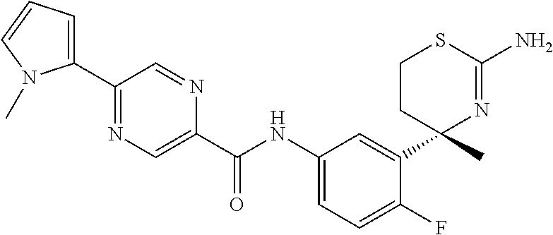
C(NC1=CC=C(F)C(C2(C)N=C(N)SCC2)=C1)(=O)C1=CN=C(C2=CC=CN2C)C=N1
